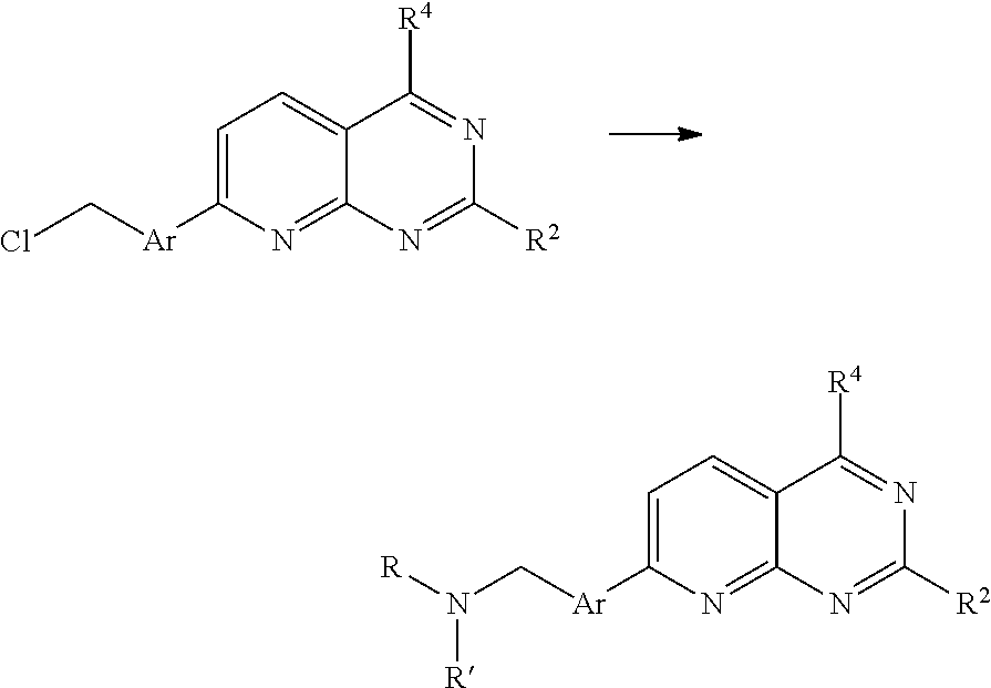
[R4]C1=NC([R2])=NC2=NC([Ar]CCl)=CC=C12.[R4]C1=NC([R2])=NC2=NC([Ar]CN([R])[R])=CC=C12
